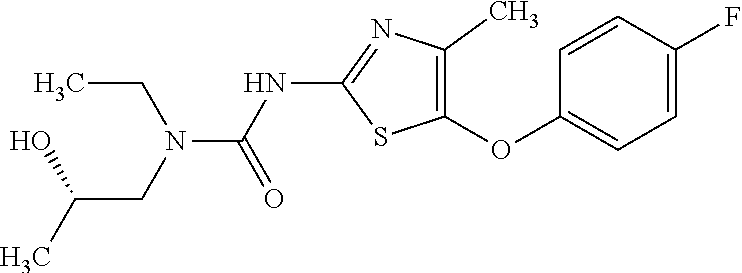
O(C1=C(C)N=C(NC(=O)N(CC)CC(O)C)S1)C1=CC=C(F)C=C1
